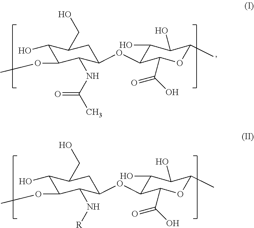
C1(O)C(O)C(C)OC(C(O)=O)C1OC1C(NC(C)=O)C(OC)C(O)C(CO)C1.C1(O)C(O)C(C)OC(C(O)=O)C1OC1C(N[R])C(OC)C(O)C(CO)C1
